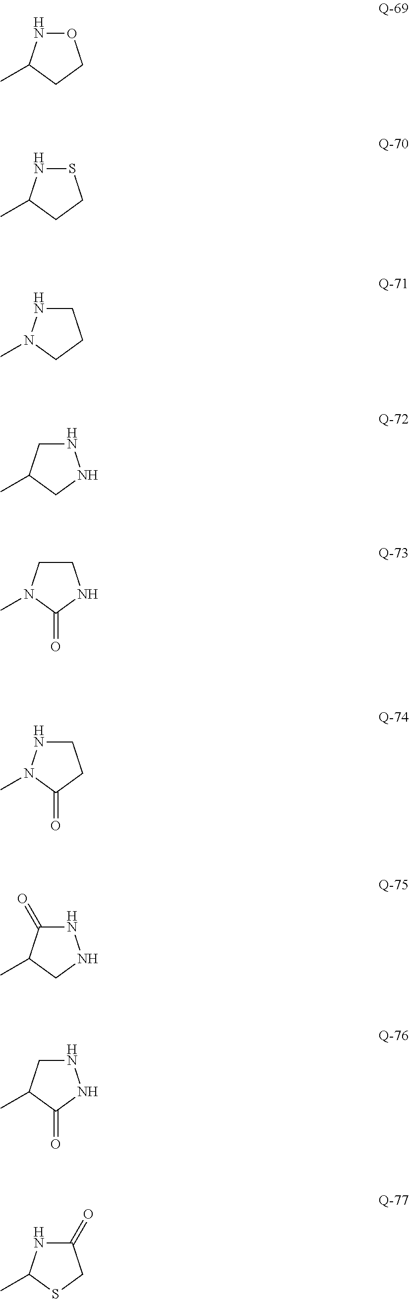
O1NC(C)CC1.S1NC(C)CC1.C1NN(C)CC1.C1NNCC1C.C1CN(C)C(=O)N1.C1NN(C)C(=O)C1.N1C(=O)C(C)CN1.N1CC(C)C(=O)N1.C1(=O)NC(C)SC1
